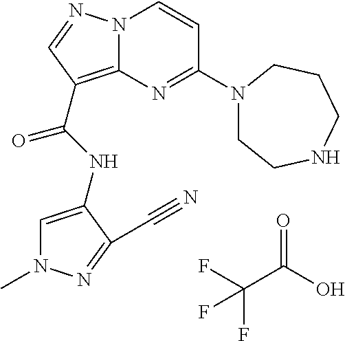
FC(C(O)=O)(F)F.N(C(=O)C1=C2N(N=C1)C=CC(N1CCNCCC1)=N2)C1=CN(C)N=C1C#N
